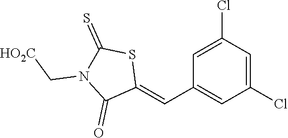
C1(Cl)=CC(Cl)=CC(C=C2SC(=S)N(C[HO2C])C2=O)=C1
